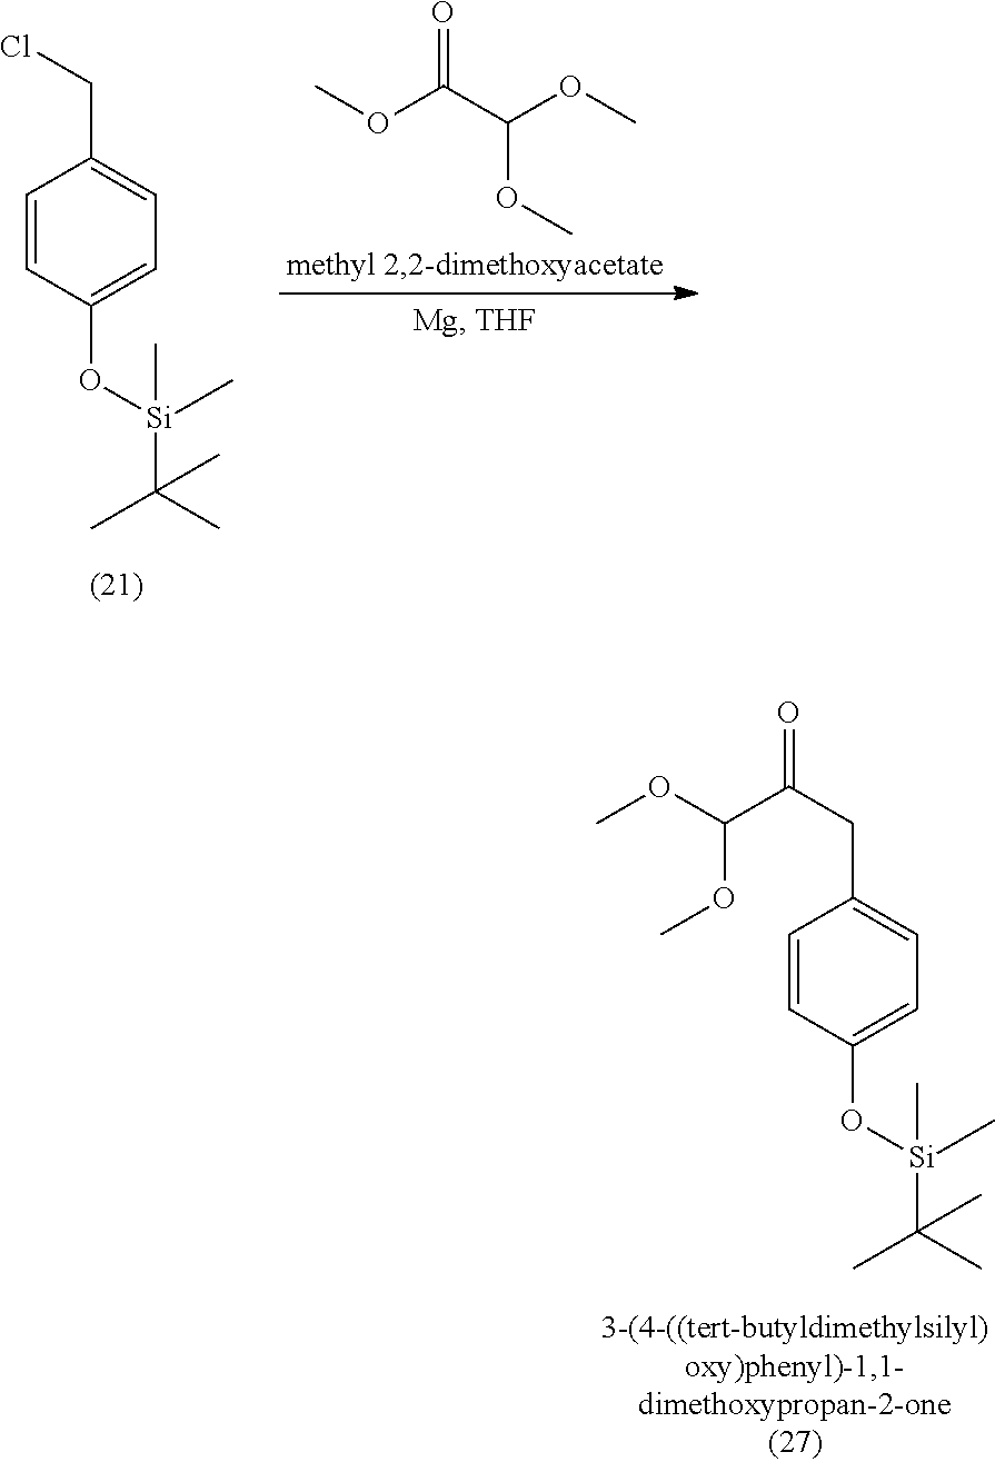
C1=CC(O[Si](C)(C)C(C)(C)C)=CC=C1CCl.COC(C(OC)OC)=O.C1=CC(O[Si](C)(C)C(C)(C)C)=CC=C1CC(=O)C(OC)OC
